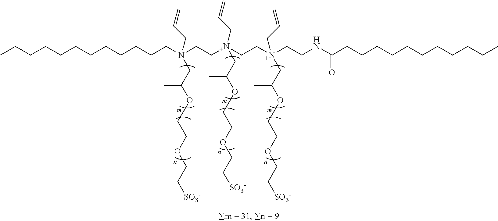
CCCCCCCCCCCC[N+](CC(OCCOCC[SO3-])C)(CC=C)CC[N+](CC=C)(CC(OCCOCC[SO3-])C)CC[N+](CCNC(CCCCCCCCCCC)=O)(CC=C)CC(OCCOCC[SO3-])C
